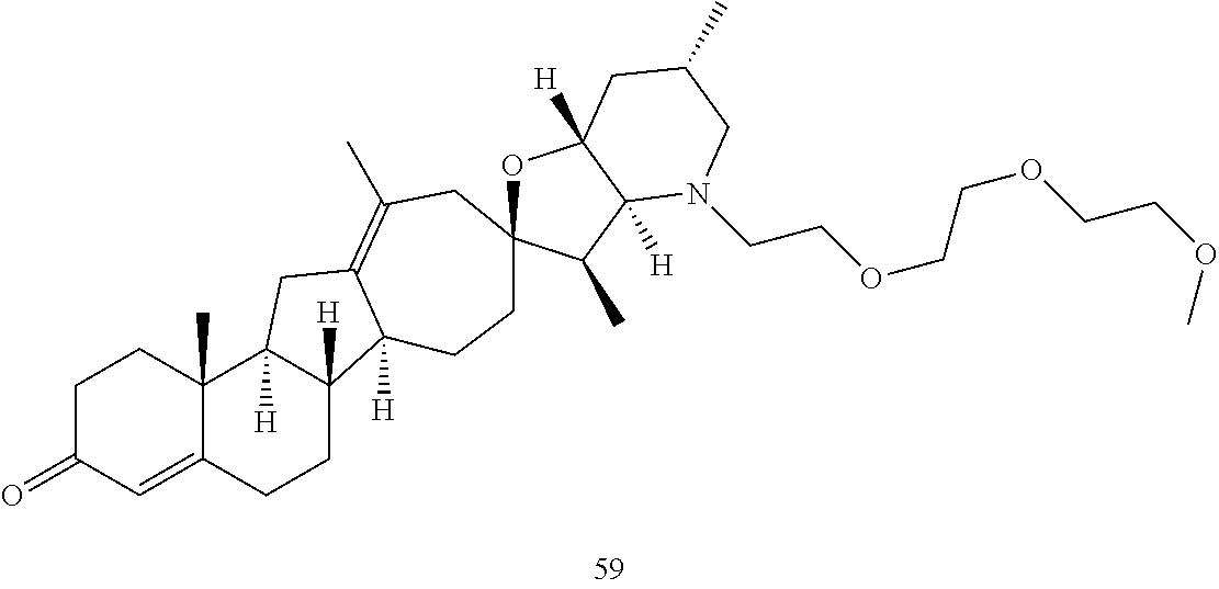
C1C(=O)C=C2C(C)(C1)C1([H])C([H])(CC2)C2([H])C(=C(C)CC3(CC2)OC2([H])C([H])(C3C)N(CCOCCOCCOC)CC(C)C2)C1
